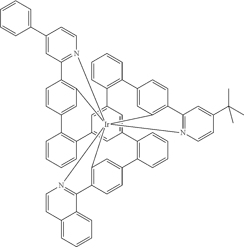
C1(C2=CC=CC=C2)=CC2=N(C=C1)[Ir]1345C6=C2C=CC(=C6)C2=C(C=CC=C2)C2=CC(=CC(=C2)C2=C(C=CC=C2)C2=CC1=C(C=C2)C1=N3C=CC(C(C)(C)C)=C1)C1=C(C=CC=C1)C1=CC4=C(C=C1)C1=N5C=CC2=CC=CC=C12
